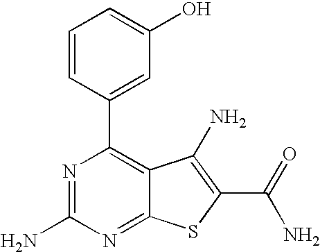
N1=C(N)N=C2C(=C1C1=CC(O)=CC=C1)C(N)=C(C(N)=O)S2
